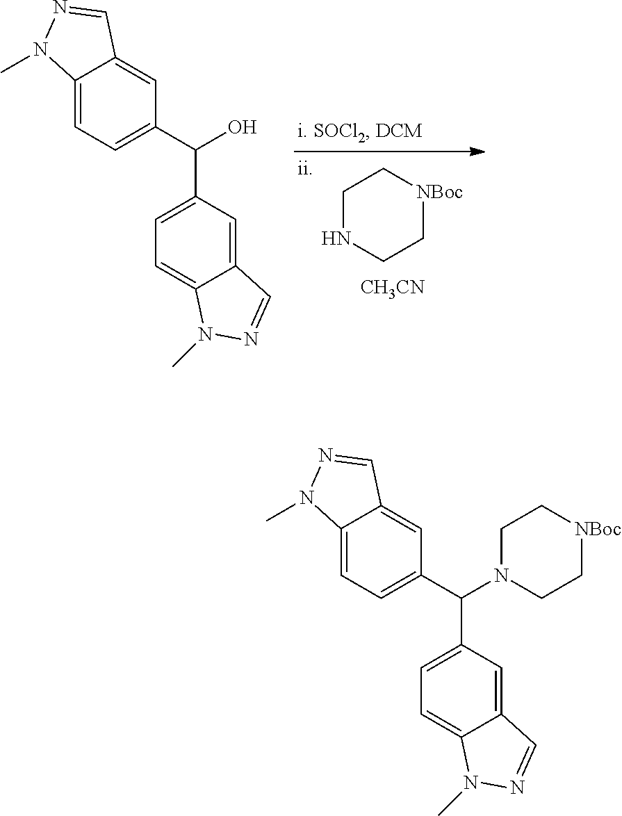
C1NCC[NBoc]C1.[CH3CN].C12=CC(C(O)C3=CC=C4C(=C3)C=NN4C)=CC=C1N(C)N=C2.C12=CC(C(N3CC[NBoc]CC3)C3=CC=C4C(=C3)C=NN4C)=CC=C1N(C)N=C2
